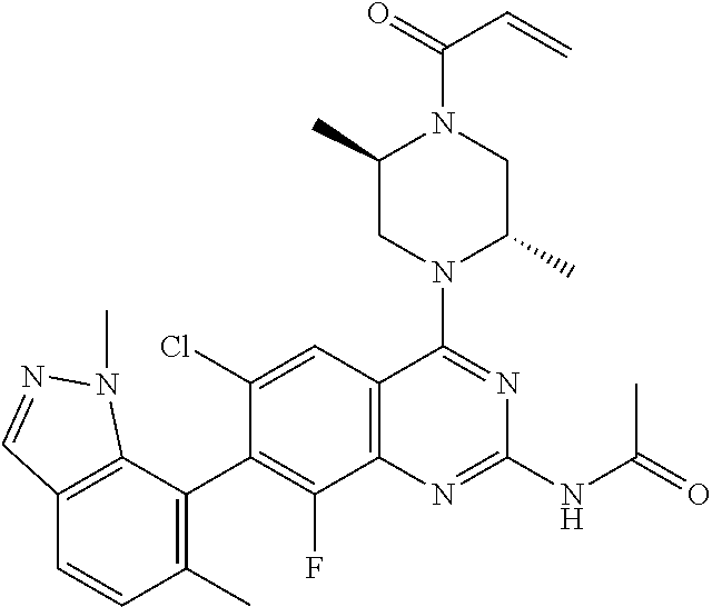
C12=C(C=C(Cl)C(C3=C(C)C=CC4=C3N(C)N=C4)=C1F)C(N1C(C)CN(C(=O)C=C)C(C)C1)=NC(NC(=O)C)=N2
